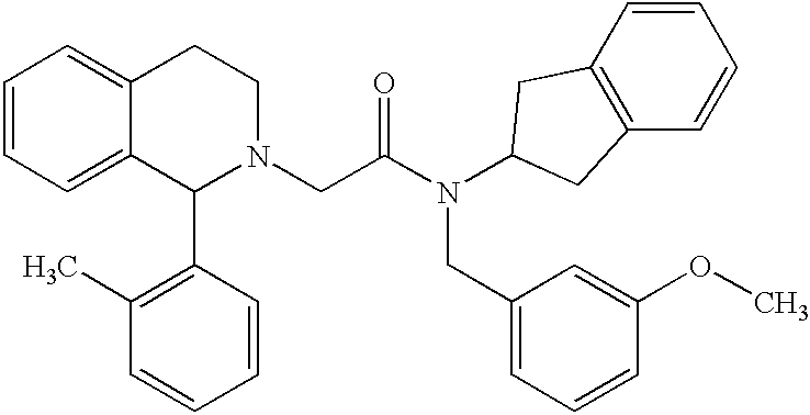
C1=CC=C2C(=C1)CCN(CC(N(C1CC3=C(C=CC=C3)C1)CC1=CC=CC(OC)=C1)=O)C2C1=C(C)C=CC=C1
